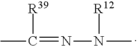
CC(=NN(C)[R12])[R39]
